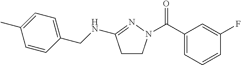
C1(C(=O)N2CCC(NCC3=CC=C(C)C=C3)=N2)=CC=CC(F)=C1
